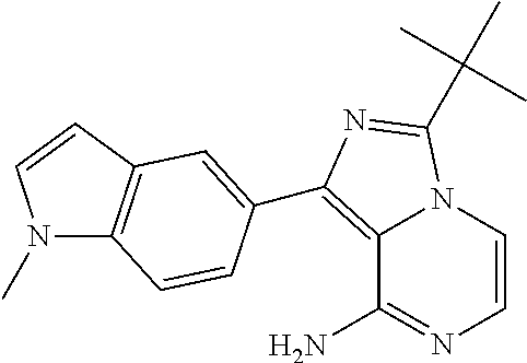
C1=CN2C(=C(C3=CC4=C(N(C)C=C4)C=C3)N=C2C(C)(C)C)C(N)=N1
